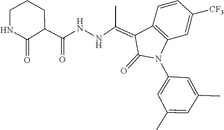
C1=C(C)C=C(C)C=C1N1C2=C(C=CC([CF3])=C2)C(=C(C)NNC(=O)C2C(=O)NCCC2)C1=O
